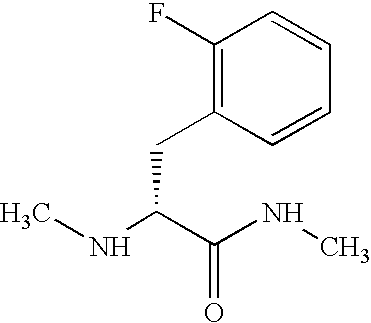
CNC(C(NC)=O)CC1=C(F)C=CC=C1
